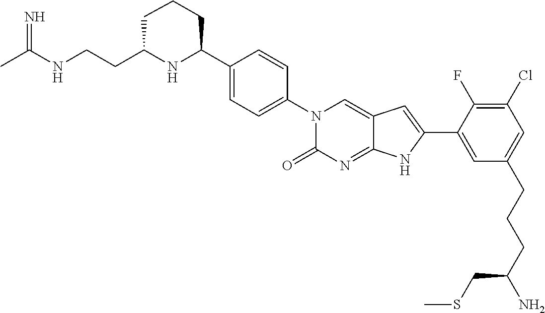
CC(NCCC1NC(C2=CC=C(N3C(=O)N=C4C(=C3)C=C(C3=CC(CCCC(N)CSC)=CC(Cl)=C3F)N4)C=C2)CCC1)=N
